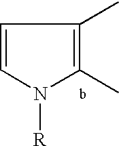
C1=CN([R])C(C)=C1C
